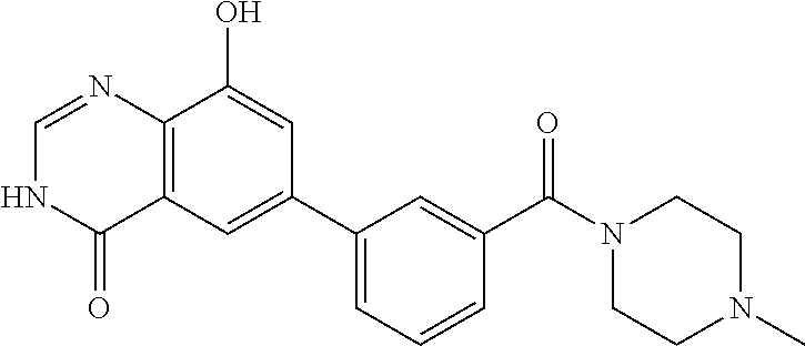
C1=NC2=C(C(=O)N1)C=C(C1=CC=CC(C(N3CCN(C)CC3)=O)=C1)C=C2O
